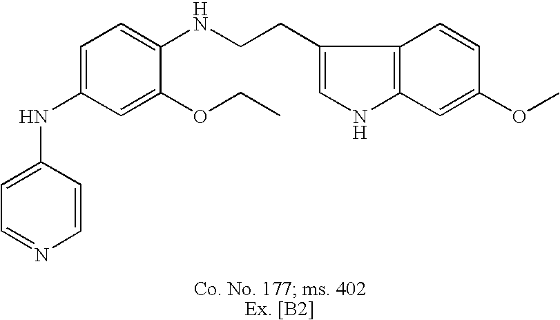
C1=C(NC2=CC=C(NCCC3=CNC4=C3C=CC(OC)=C4)C(OCC)=C2)C=CN=C1
